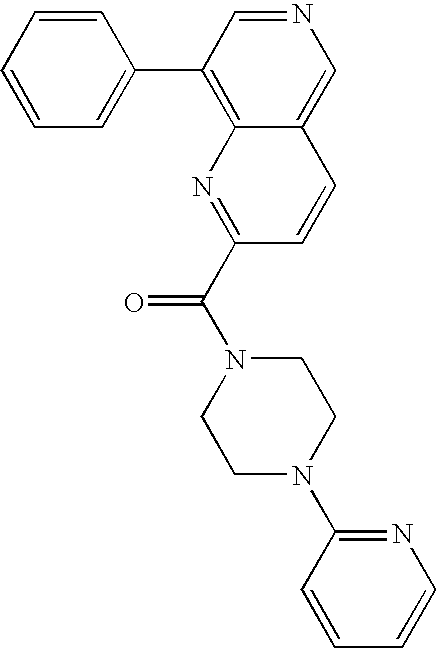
C1=C(C2=C3C(=CN=C2)C=CC(C(N2CCN(C4=NC=CC=C4)CC2)=O)=N3)C=CC=C1
